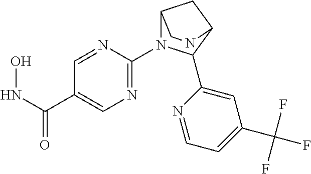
C12N(C3=NC=C(C(NO)=O)C=N3)C(C3=CC(C(F)(F)F)=CC=N3)C(C1)NC2
